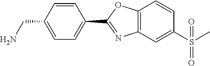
C1=CC(CN)=CC=C1C1=NC2=C(O1)C=CC(S(C)(=O)=O)=C2
